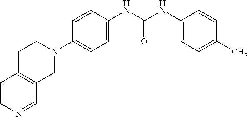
C1C2=C(CN(C3=CC=C(NC(NC4=CC=C(C)C=C4)=O)C=C3)C1)C=NC=C2
